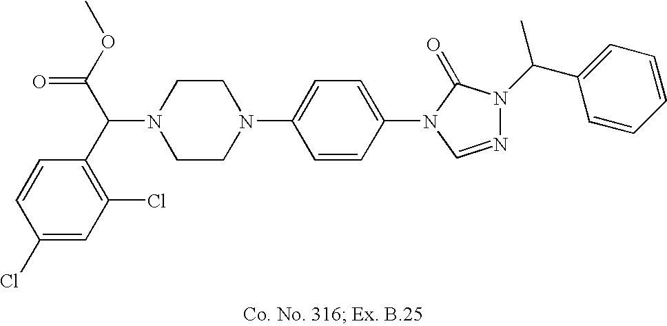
N1(C(C2=C(Cl)C=C(Cl)C=C2)C(OC)=O)CCN(C2=CC=C(N3C=NN(C(C4=CC=CC=C4)C)C3=O)C=C2)CC1
